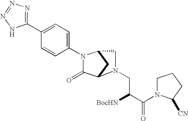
C1(N2C(=O)C3CC2CN3CC([BocHN])C(=O)N2CCCC2[CN])=CC=C(C2=NN=NN2)C=C1
